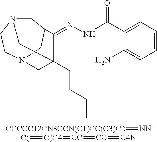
C1N2CCN3CC1C(=NNC(=O)C1=CC=CC=C1N)C(CCCC)(C2)C3.[CCCCC12CN3CCN(C1)CC(C3)C2]=[NN].[C(]=[O)C4]=[CC]=[CC]=[C4N]
